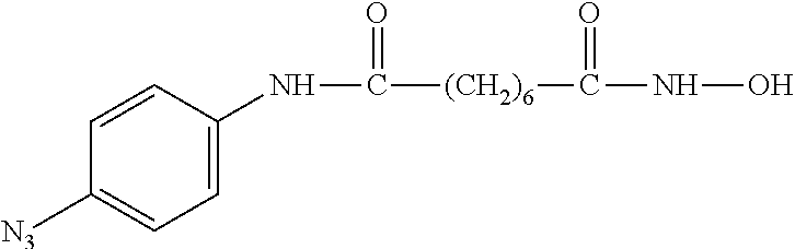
C1=CC(NC(=O)[(CH2)6]C(NO)=O)=CC=C1[N3]
